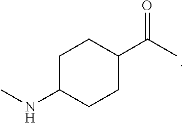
C1C(NC)CCC(C(C)=O)C1
